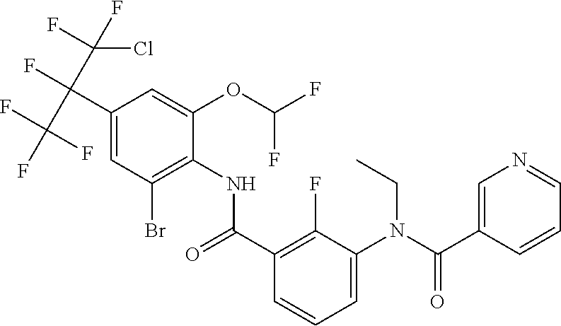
C1(C(F)(C(F)(F)F)C(F)(F)Cl)=CC(Br)=C(NC(=O)C2=C(F)C(N(CC)C(C3=CN=CC=C3)=O)=CC=C2)C(OC(F)F)=C1
